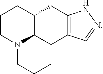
C1CN(CCC)C2C(C1)CC1=C(C2)C=NN1
